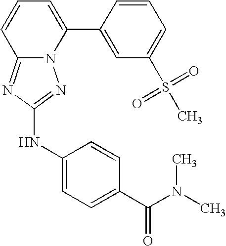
N12C(=NC(NC3=CC=C(C(N(C)C)=O)C=C3)=N1)C=CC=C2C1=CC(S(C)(=O)=O)=CC=C1
